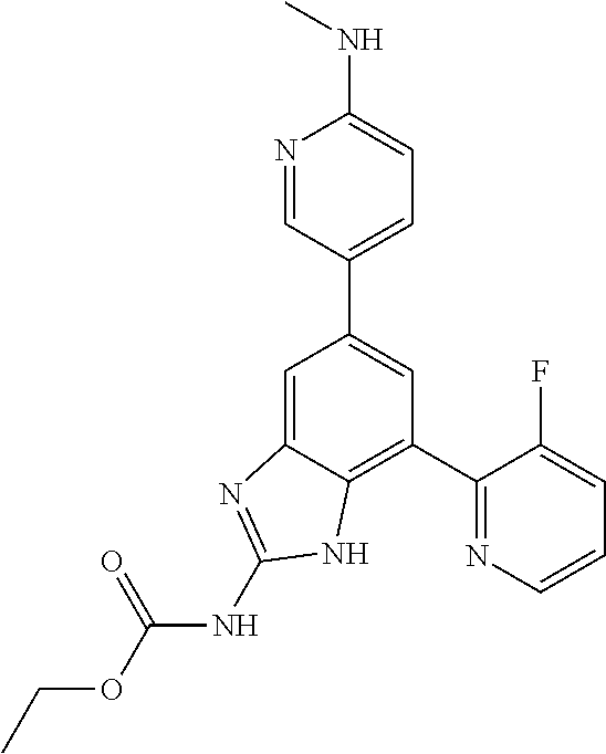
C1=C2C(=C(C3=NC=CC=C3F)C=C1C1=CC=C(NC)N=C1)NC(NC(=O)OCC)=N2
